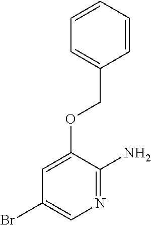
C1=CC=CC(COC2=CC(Br)=CN=C2N)=C1
